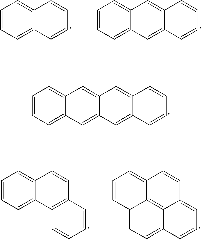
C1=CC=C2C(=C1)C=CC=C2.C1=C2C(=CC3=CC=CC=C13)C=CC=C2.C1=C2C(=CC3=CC4=CC=CC=C4C=C13)C=CC=C2.C1=CC2=CC=CC=C2C2=C1C=CC=C2.C1=CC2=CC=CC3=CC=C4C(=C32)C1=CC=C4
